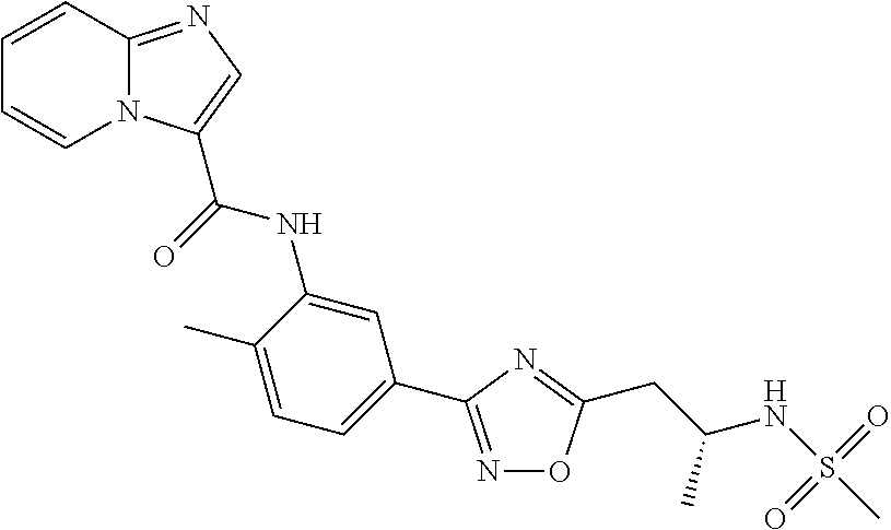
C12=NC=C(C(NC3=CC(C4=NOC(CC(NS(C)(=O)=O)C)=N4)=CC=C3C)=O)N1C=CC=C2
